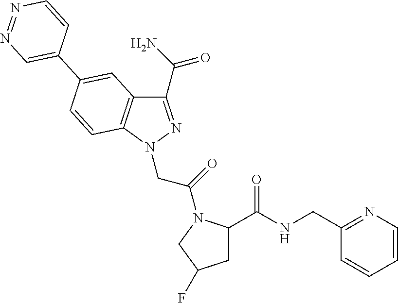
C(NC(=O)C1CC(F)CN1C(CN1N=C(C(=O)N)C2=C1C=CC(C1=CN=NC=C1)=C2)=O)C1=NC=CC=C1
